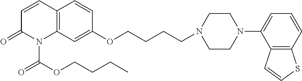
C12=C(C=C(OCCCCN3CCN(C4=CC=CC5=C4C=CS5)CC3)C=C1)N(C(OCCCC)=O)C(=O)C=C2
